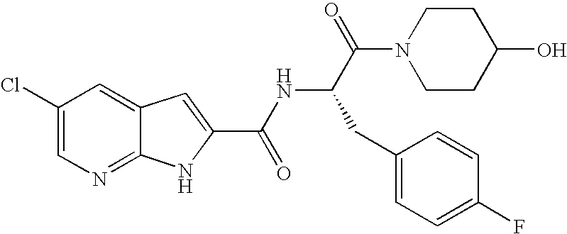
C1(Cl)=CN=C2C(=C1)C=C(C(NC(C(N1CCC(O)CC1)=O)CC1=CC=C(F)C=C1)=O)N2
